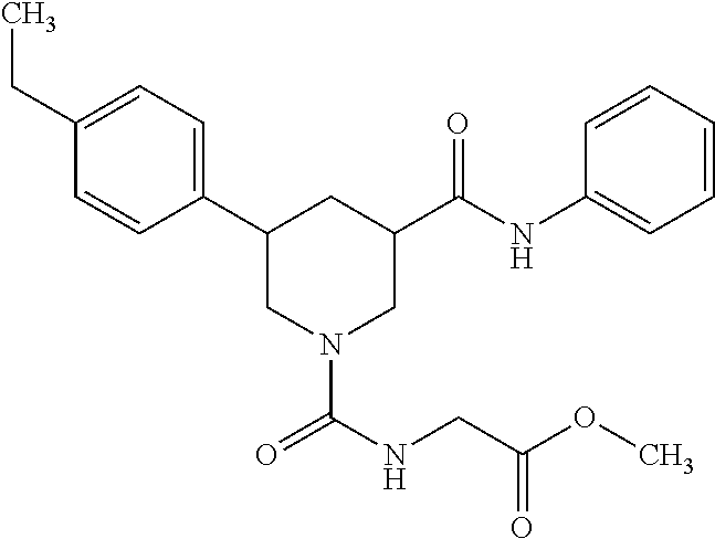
C1(CC)=CC=C(C2CN(C(NCC(OC)=O)=O)CC(C(NC3=CC=CC=C3)=O)C2)C=C1
